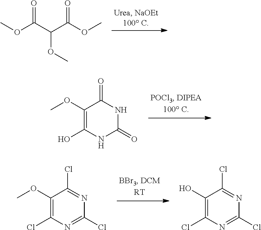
O(C)C(C(C(=O)OC)OC)=O.COC1=C(O)NC(=O)NC1=O.C1(Cl)=NC(Cl)=C(OC)C(Cl)=N1.C1(Cl)=NC(Cl)=C(O)C(Cl)=N1
